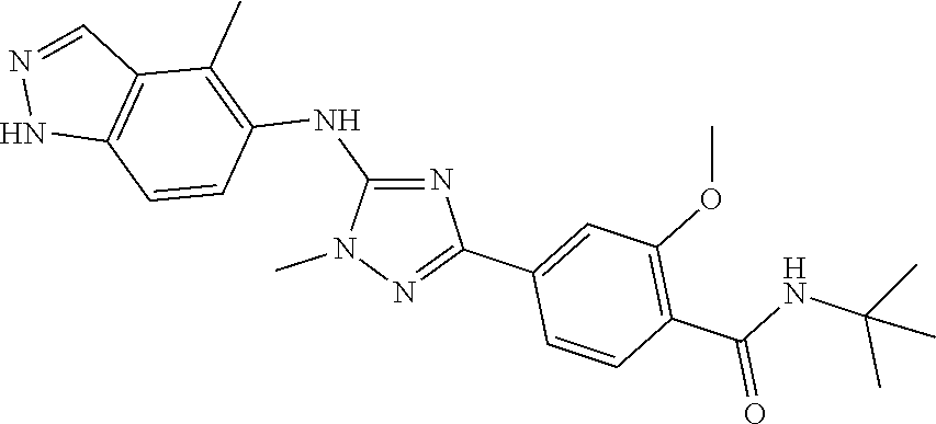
N1(C)N=C(C2=CC(OC)=C(C(NC(C)(C)C)=O)C=C2)N=C1NC1=C(C)C2=C(NN=C2)C=C1
